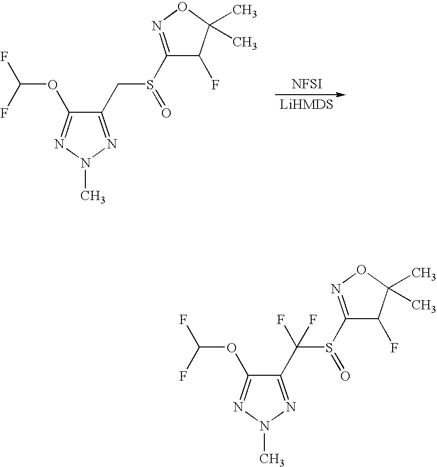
C1(CS(C2=NOC(C)(C)C2F)=O)=NN(C)N=C1OC(F)F.[NFSI].C1(C(S(C2=NOC(C)(C)C2F)=O)(F)F)=NN(C)N=C1OC(F)F
